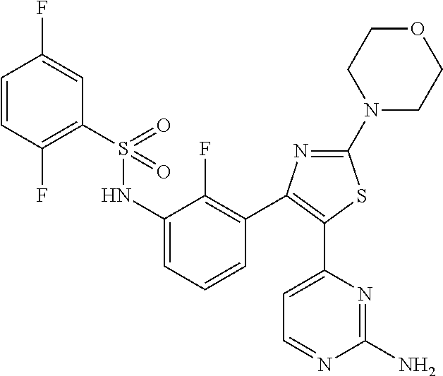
S(=O)(=O)(NC1=CC=CC(C2=C(C3=CC=NC(N)=N3)SC(N3CCOCC3)=N2)=C1F)C1=C(F)C=CC(F)=C1
